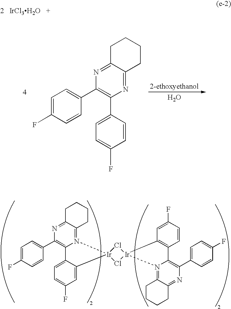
C1=C(F)C=CC(C2=C3N(=C4C(=N2)CCCC4)[Ir]2(C4=CC(F)=CC=C34)Cl[Ir]3(Cl2)N2=C4C(=NC(C5=CC=C(F)C=C5)=C2C2=C3C=C(F)C=C2)CCCC4)=C1.[IrCl3H2O].O.C1=C(F)C=CC(C2=C(C3=CC=C(F)C=C3)N=C3C(=N2)CCCC3)=C1
